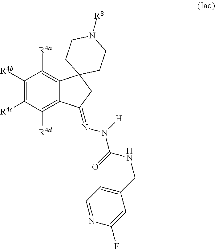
C1([R4b])=C([R4c])C([R4d])=C2C(=C1[R4a])C1(CC2=NN(C(=O)NCC2=CC=NC(F)=C2)[H])CCN([R8])CC1
